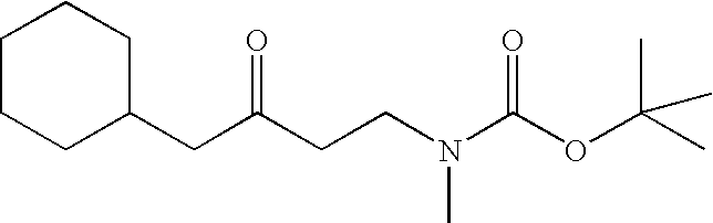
O(C(C)(C)C)C(N(CCC(CC1CCCCC1)=O)C)=O
